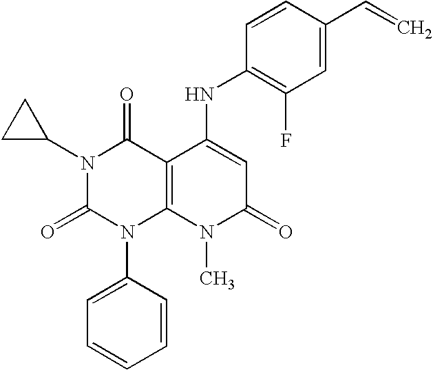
N1(C2CC2)C(=O)N(C2=CC=CC=C2)C2=C(C1=O)C(NC1=C(F)C=C(C=C)C=C1)=CC(=O)N2C
